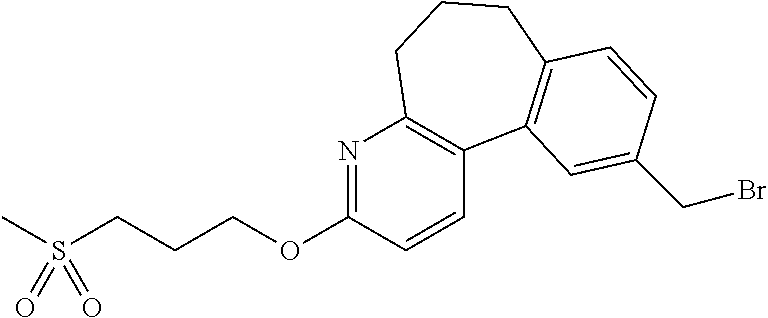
CS(CCCOC1=NC2=C(C=C1)C1=C(CCC2)C=CC(CBr)=C1)(=O)=O
